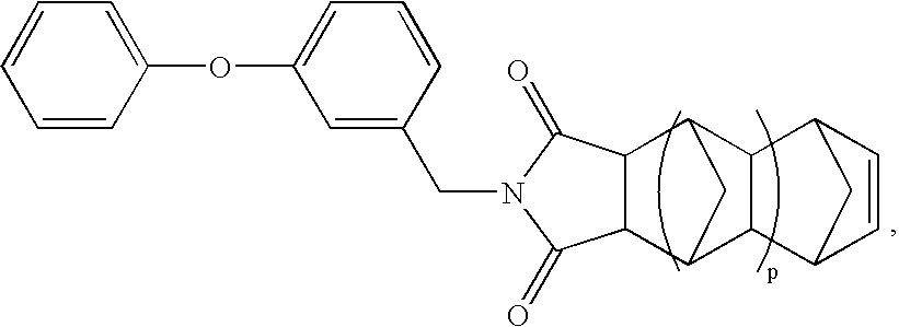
C12C(C3C4C(C1C3)C1C=CC4C1)C(=O)N(CC1=CC(OC3=CC=CC=C3)=CC=C1)C2=O
